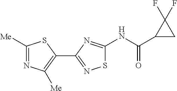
N(C(=O)C1CC1(F)F)C1=NC(C2=C([Me])N=C([Me])S2)=NS1
